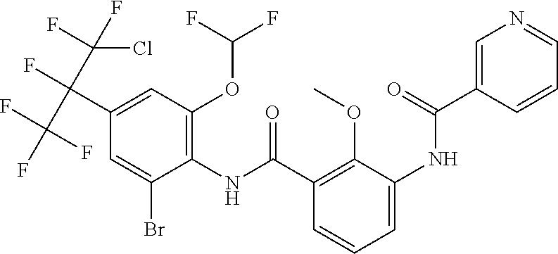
C1(C(F)(C(F)(F)F)C(F)(F)Cl)=CC(OC(F)F)=C(NC(C2=C(OC)C(NC(C3=CN=CC=C3)=O)=CC=C2)=O)C(Br)=C1
